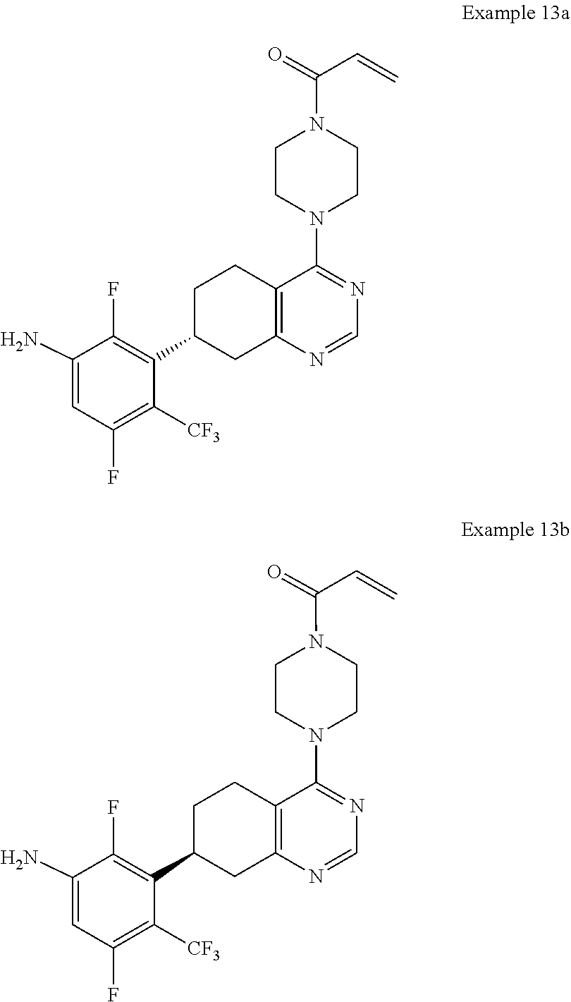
N1=C(N2CCN(C(=O)C=C)CC2)C2=C(N=C1)CC(C1=C(F)C(N)=CC(F)=C1[CF3])CC2.N1=CN=C(N2CCN(C(=O)C=C)CC2)C2=C1CC(C1=C(F)C(N)=CC(F)=C1[CF3])CC2
